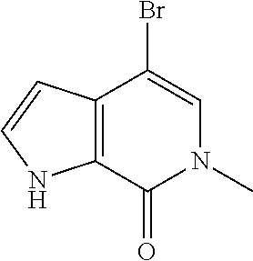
C12=C(C(=O)N(C)C=C1Br)NC=C2
